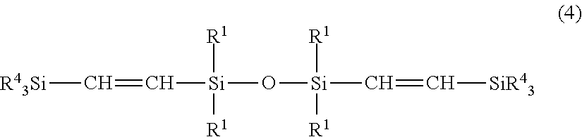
[R43Si]C=C[Si]([R1])([R1])O[Si]([R1])([R1])C=C[SiR43]
